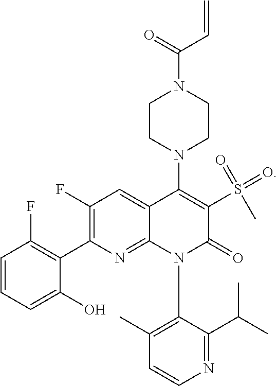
C1=CC=C(O)C(C2=C(F)C=C3C(=N2)N(C2=C(C)C=CN=C2C(C)C)C(=O)C(S(C)(=O)=O)=C3N2CCN(C(=O)C=C)CC2)=C1F
